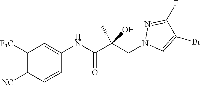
C1([F3C])=C([NC])C=CC(NC(C(CN2C=C(Br)C(F)=N2)(C)O)=O)=C1
